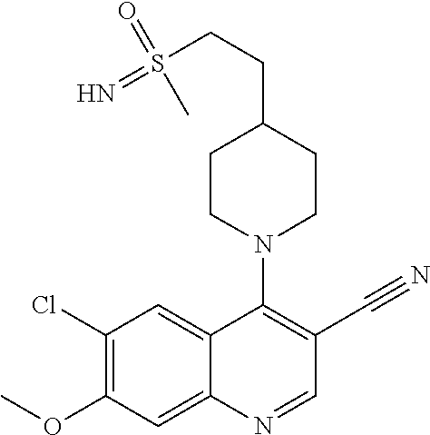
C12=CC(Cl)=C(OC)C=C1N=CC(C#N)=C2N1CCC(CCS(=N)(=O)C)CC1
